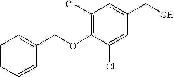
C1(Cl)=C(OCC2=CC=CC=C2)C(Cl)=CC(CO)=C1
